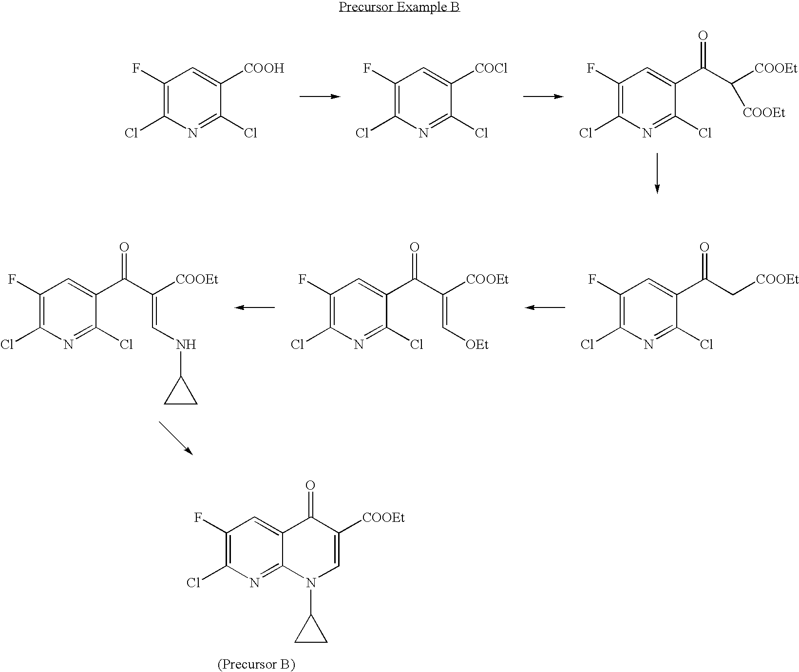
C1(F)=C(Cl)N=C(Cl)C([COOH])=C1.C1(F)=C(Cl)N=C(Cl)C([COCl])=C1.C1(F)=C(Cl)N=C(Cl)C(C(C([COOEt])[COOEt])=O)=C1.C1(F)=C(Cl)N=C(Cl)C(C(C[COOEt])=O)=C1.C1(F)=C(Cl)N=C(Cl)C(C(C([COOEt])=C[OEt])=O)=C1.C1(F)=C(Cl)N=C(Cl)C(C(C([COOEt])=CNC2CC2)=O)=C1.C1(F)=C(Cl)N=C2C(=C1)C(=O)C([COOEt])=CN2C1CC1
